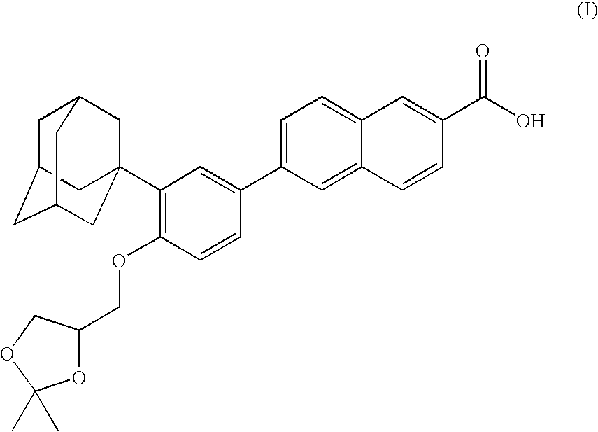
C1C2CC3CC(C4=C(OCC5OC(C)(C)OC5)C=CC(C5=CC=C6C(=C5)C=CC(C(=O)O)=C6)=C4)(CC1C3)C2
